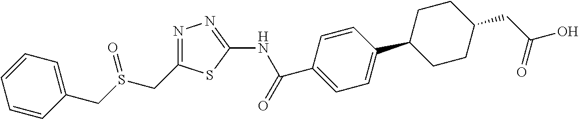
C1=CC(CS(CC2=NN=C(NC(C3=CC=C(C4CCC(CC(O)=O)CC4)C=C3)=O)S2)=O)=CC=C1
